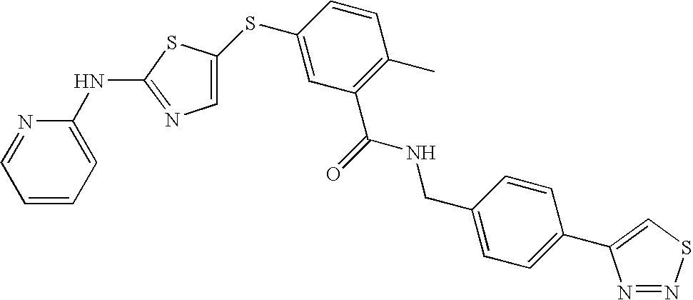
C1=CC=C(NC2=NC=C(SC3=CC(C(=O)NCC4=CC=C(C5=CSN=N5)C=C4)=C(C)C=C3)S2)N=C1
